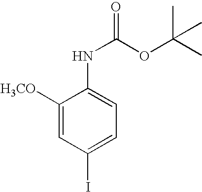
C1([H3CO])=CC(I)=CC=C1NC(=O)OC(C)(C)C
